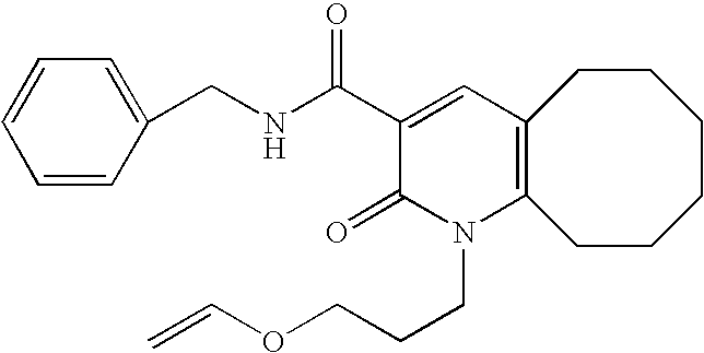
C12=C(CCCCCC1)N(CCCOC=C)C(=O)C(C(NCC1=CC=CC=C1)=O)=C2
